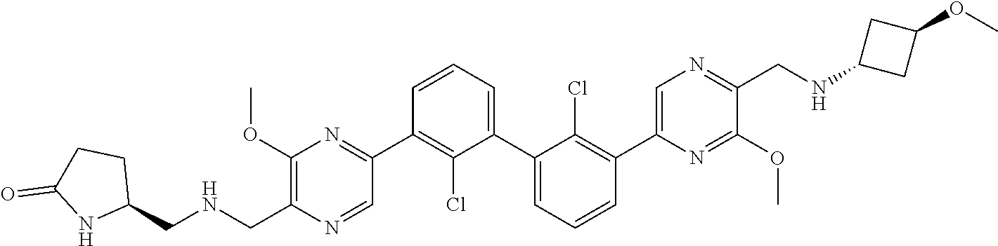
C1(OC)=C(C[HN]CC2CCC(=O)N2)N=CC(C2=C(Cl)C(C3=CC=CC(C4=CN=C(CNC5CC(OC)C5)C(OC)=N4)=C3Cl)=CC=C2)=N1
